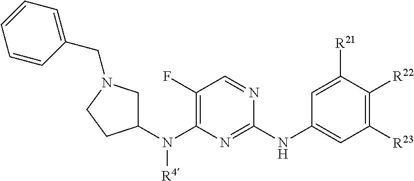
C1([R23])=C([R22])C([R21])=CC(NC2=NC(N(C3CN(CC4=CC=CC=C4)CC3)[R4])=C(F)C=N2)=C1
